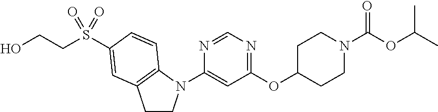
C1(N2CCC3=C2C=CC(S(=O)(=O)CCO)=C3)=CC(OC2CCN(C(=O)OC(C)C)CC2)=NC=N1
